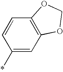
C1(*)=CC2=C(C=C1)OCO2
